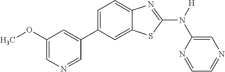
C1(OC)=CN=CC(C2=CC=C3C(=C2)SC(N([H])C2=CN=CC=N2)=N3)=C1
